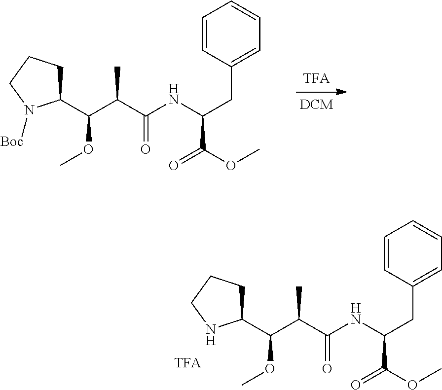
C1(C(C(C(NC(CC2=CC=CC=C2)C(=O)OC)=O)C)OC)CCCN1[Boc].C1(C(C(C(NC(CC2=CC=CC=C2)C(=O)OC)=O)C)OC)CCCN1
